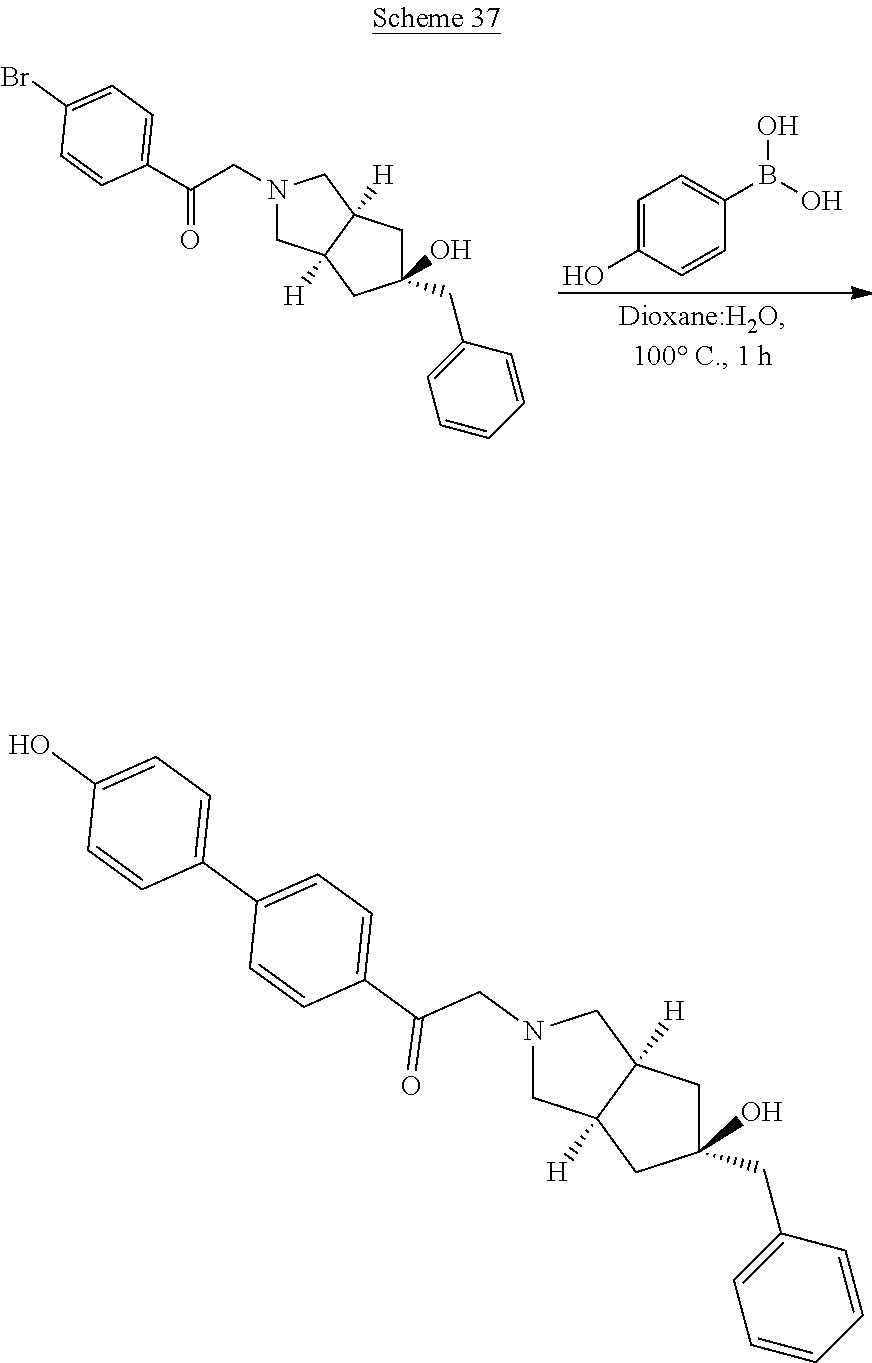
C1=C(O)C=CC(B(O)O)=C1.C(CN1CC2([H])C([H])(C1)CC(CC1=CC=CC=C1)(O)C2)(=O)C1=CC=C(Br)C=C1.N1(CC(C2=CC=C(C3=CC=C(O)C=C3)C=C2)=O)CC2([H])C([H])(C1)CC(CC1=CC=CC=C1)(O)C2
